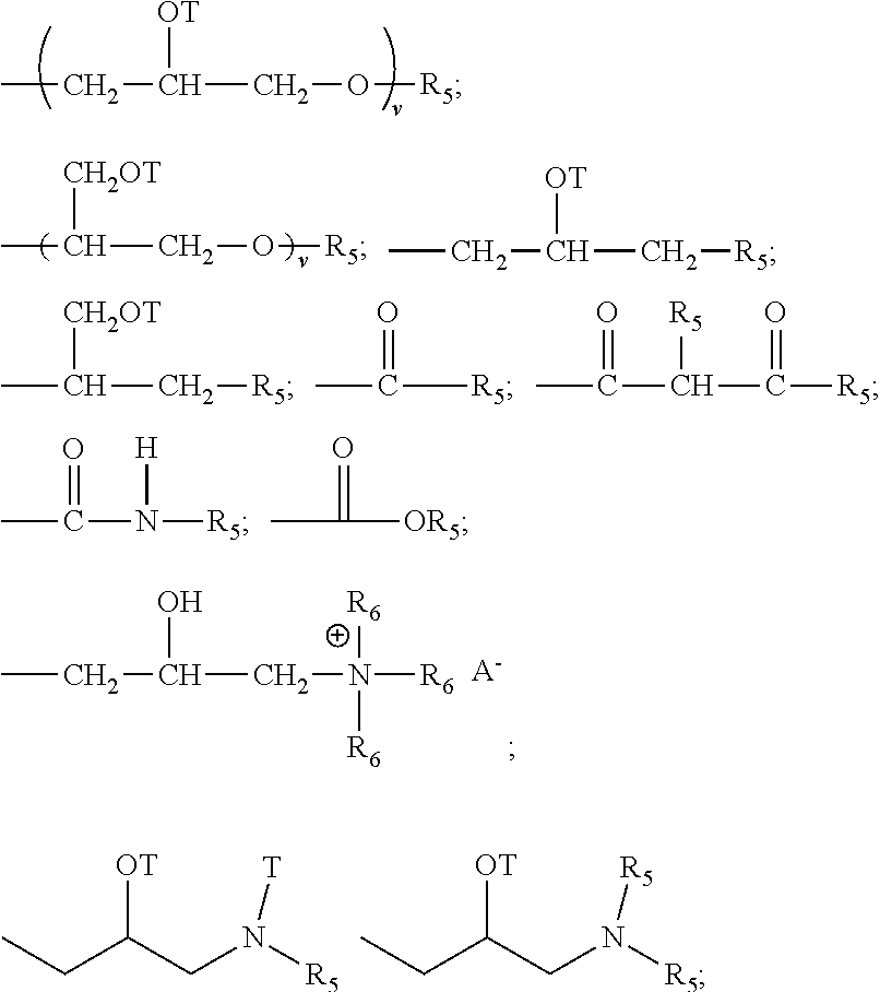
CCC([OT])CO[R5].[CH2OT]C(CO[R5])C.CCC([OT])C[R5].[CH2OT]C(C)C[R5].O=C(C)[R5].CC(=O)C([R5])C([R5])=O.CC(=O)N([H])[R5].CC(=O)[OR5].CCC(CN([R6])([R6])[R6])O.[A-].CCC(CN([R5])[T])[OT].CCC(CN([R5])[R5])[OT]
